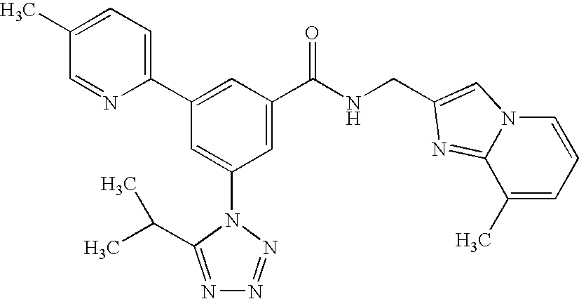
C1(C2=CC(C(NCC3=CN4C=CC=C(C)C4=N3)=O)=CC(N3C(C(C)C)=NN=N3)=C2)=CC=C(C)C=N1
